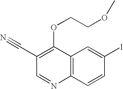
C1(C#N)=C(OCCOC)C2=C(N=C1)C=CC([l])=C2
